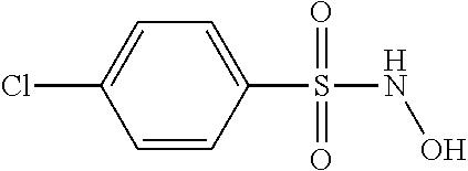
C1(S(NO)(=O)=O)=CC=C(Cl)C=C1
